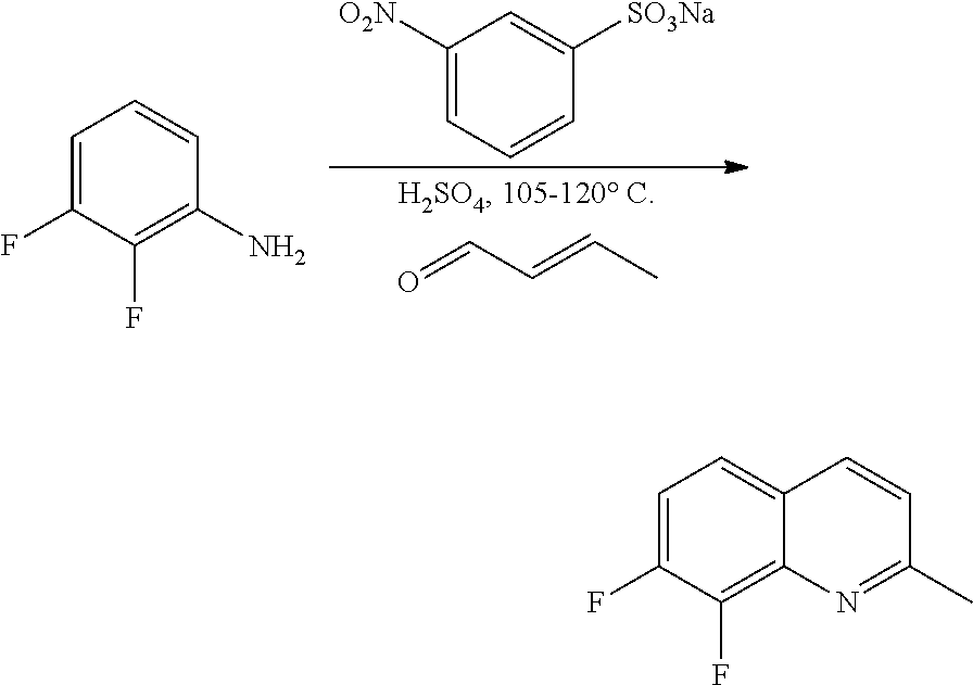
C1=C(F)C(F)=C(N)C=C1.C1([O2N])=CC=CC([SO3Na])=C1.O=CC=CC.C1=C(F)C(F)=C2C(=C1)C=CC(C)=N2
